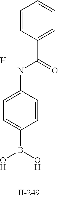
C1=C(NC(=O)C2=CC=CC=C2)C=CC(B(O)O)=C1.[H]
